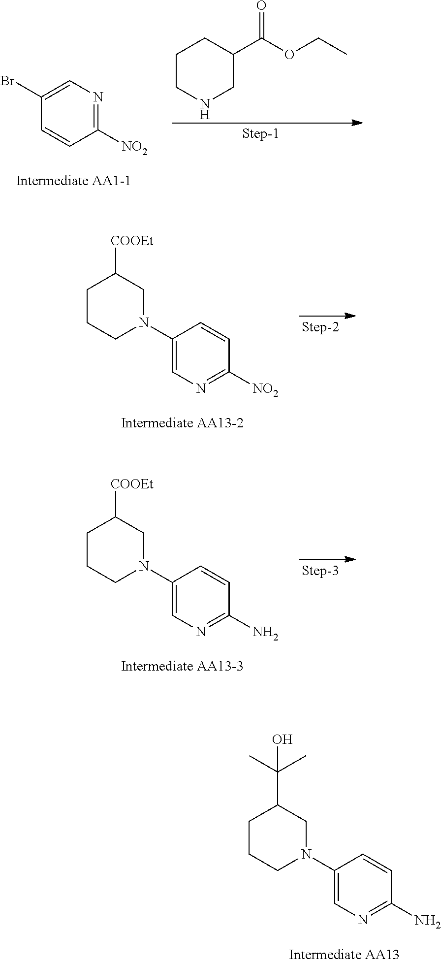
C1=C(Br)C=CC([NO2])=N1.C1CNCC(C(OCC)=O)C1.C1=CC([NO2])=NC=C1N1CC([COOEt])CCC1.C1=CC(N)=NC=C1N1CC([COOEt])CCC1.C1=CC(N)=NC=C1N1CC(C(C)(C)O)CCC1
